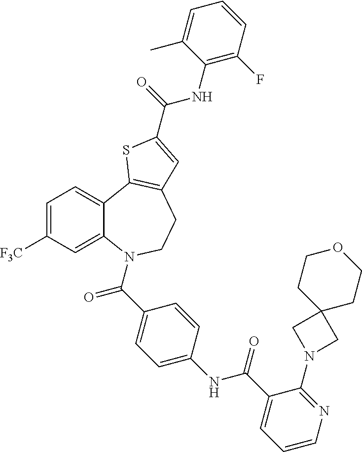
C1=C([F3C])C=C2C(=C1)C1=C(CCN2C(=O)C2=CC=C(NC(=O)C3=CC=CN=C3N3CC4(C3)CCOCC4)C=C2)C=C(C(NC2=C(F)C=CC=C2C)=O)S1
